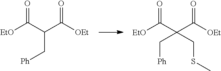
[EtO]C(C(C([OEt])=O)C[Ph])=O.[EtO]C(C(C([OEt])=O)(C[Ph])CSC)=O
